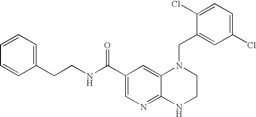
C12=NC=C(C(=O)NCCC3=CC=CC=C3)C=C1N(CC1=CC(Cl)=CC=C1Cl)CCN2
